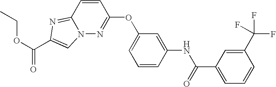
C1=CC2=NC(C(OCC)=O)=CN2N=C1OC1=CC=CC(NC(=O)C2=CC=CC(C(F)(F)F)=C2)=C1
